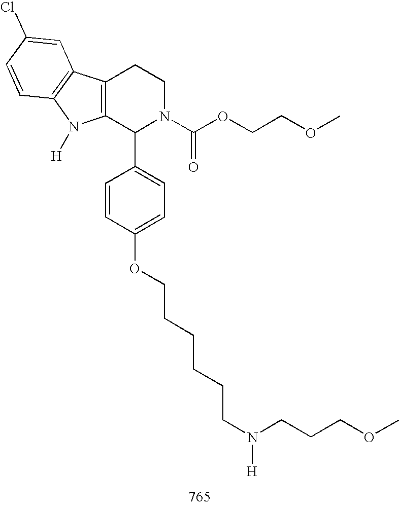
C12=C(C(C3=CC=C(OCCCCCCN([H])CCCOC)C=C3)N(C(OCCOC)=O)CC1)N([H])C1=C2C=C(Cl)C=C1
